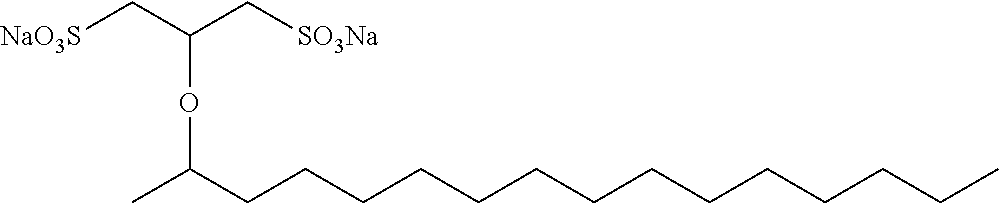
[NaO3S]CC(C[SO3Na])OC(C)CCCCCCCCCCCCCC
